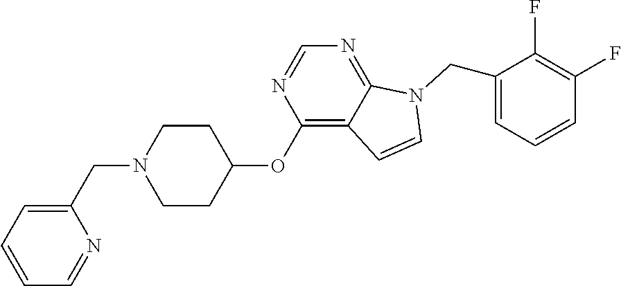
C1CC(OC2=C3C(=NC=N2)N(CC2=CC=CC(F)=C2F)C=C3)CCN1CC1=CC=CC=N1
